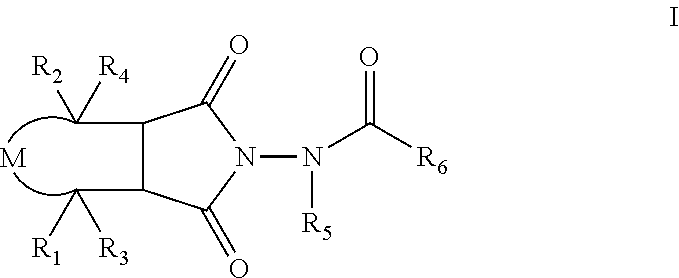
[M].C([R2])([R4])C1C(=O)N(N(C([R6])=O)[R5])C(=O)C1C([R3])[R1]
